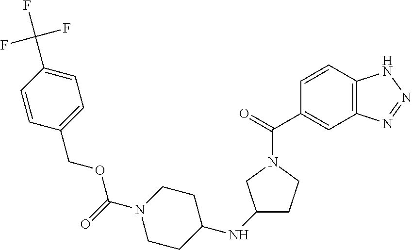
C1=CC2=C(C=C1C(=O)N1CCC(NC3CCN(C(=O)OCC4=CC=C(C(F)(F)F)C=C4)CC3)C1)N=NN2
